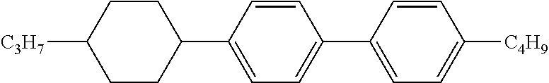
C1([C3H7])CCC(C2=CC=C(C3=CC=C([C4H9])C=C3)C=C2)CC1
